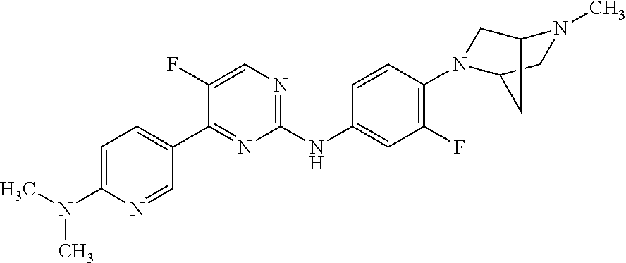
CN(C1=CC=C(C2=NC(NC3=CC(F)=C(N4CC5N(C)CC4C5)C=C3)=NC=C2F)C=N1)C
